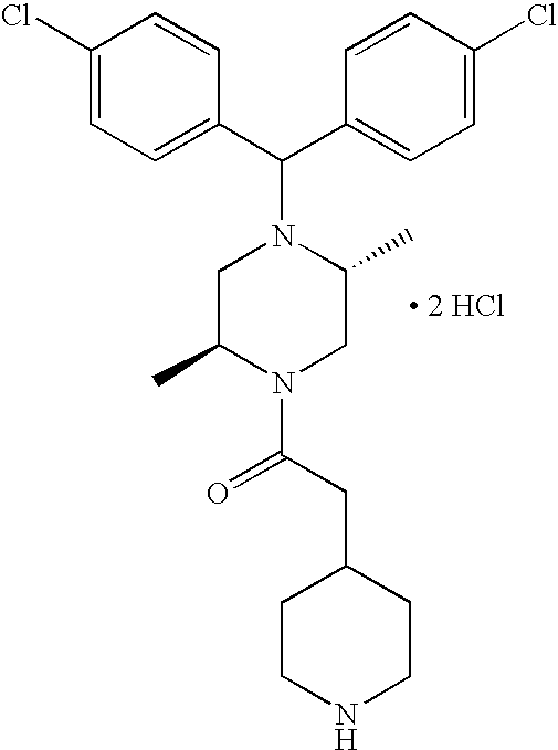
C(C1=CC=C(Cl)C=C1)(N1CC(C)N(C(CC2CCNCC2)=O)CC1C)C1=CC=C(Cl)C=C1.[ 2 HCl]
